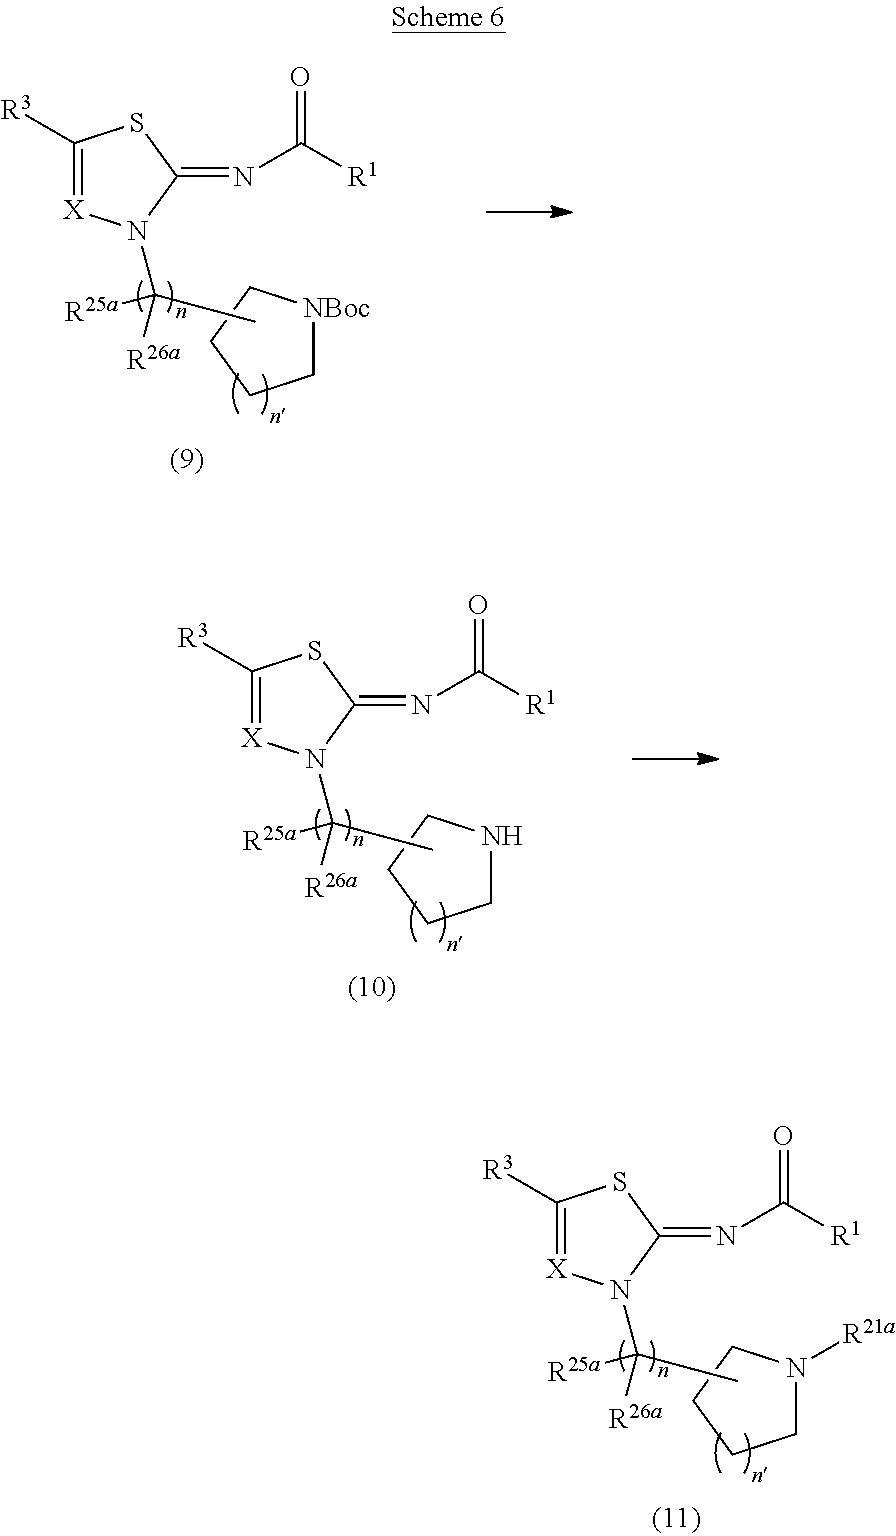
C1N([R21a])CCC1.C1([R3])=[X]N(C([R25a])([R26a])C)C(=NC([R1])=O)S1.C1[NBoc]CCC1.C1([R3])=[X]N(C([R25a])([R26a])C)C(=NC([R1])=O)S1.C1NCCC1.C1([R3])=[X]N(C([R25a])([R26a])C)C(=NC([R1])=O)S1
